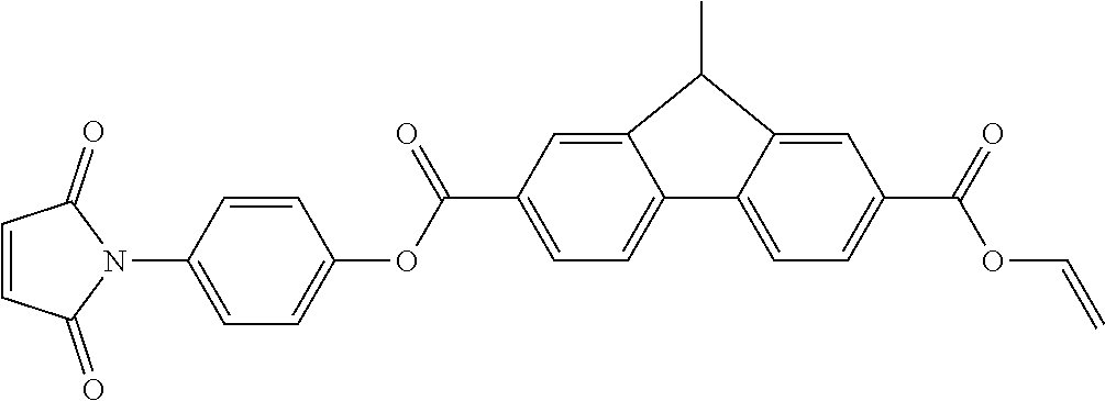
C(C1=CC=C2C3=CC=C(C(OC=C)=O)C=C3C(C)C2=C1)(OC1=CC=C(N2C(=O)C=CC2=O)C=C1)=O
